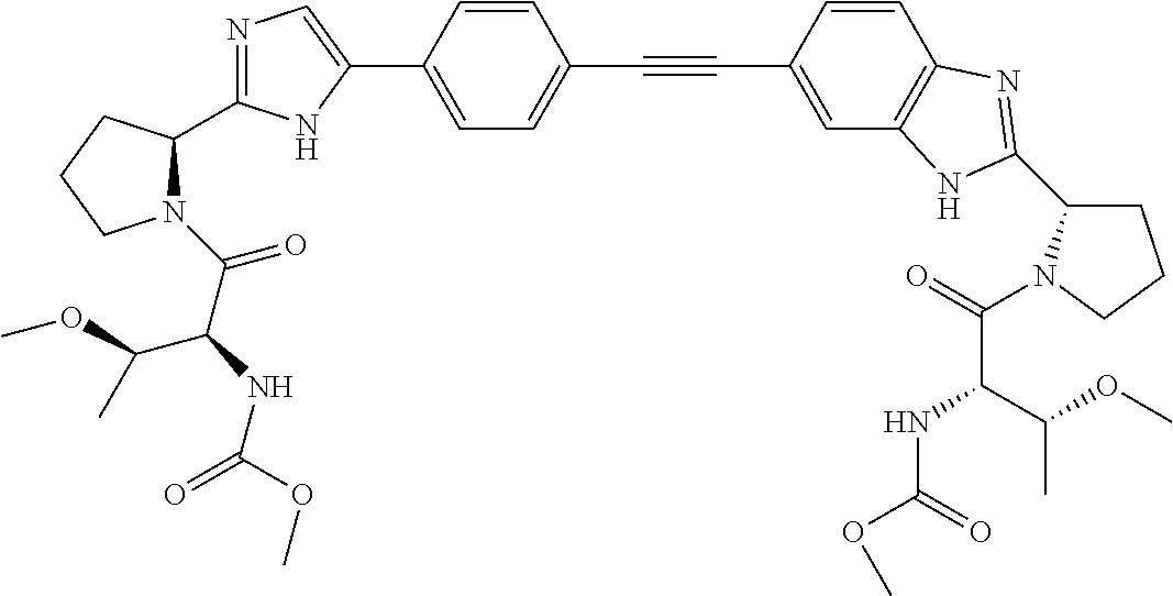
C1=C(C2=CN=C(C3N(C(C(NC(=O)OC)C(OC)C)=O)CCC3)N2)C=CC(C#CC2=CC3=C(C=C2)N=C(C2CCCN2C(=O)C(NC(OC)=O)C(OC)C)N3)=C1
